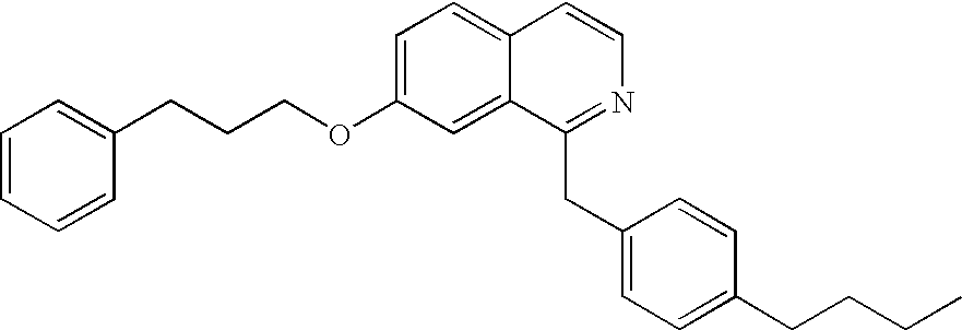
C1=CC=CC(CCCOC2=CC=C3C(=C2)C(CC2=CC=C(CCCC)C=C2)=NC=C3)=C1
